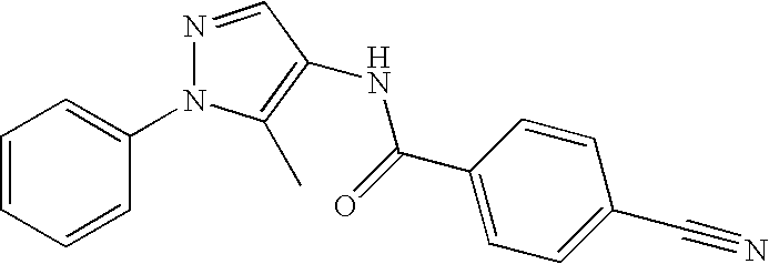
C1=CC=CC(N2N=CC(NC(=O)C3=CC=C(C#N)C=C3)=C2C)=C1
